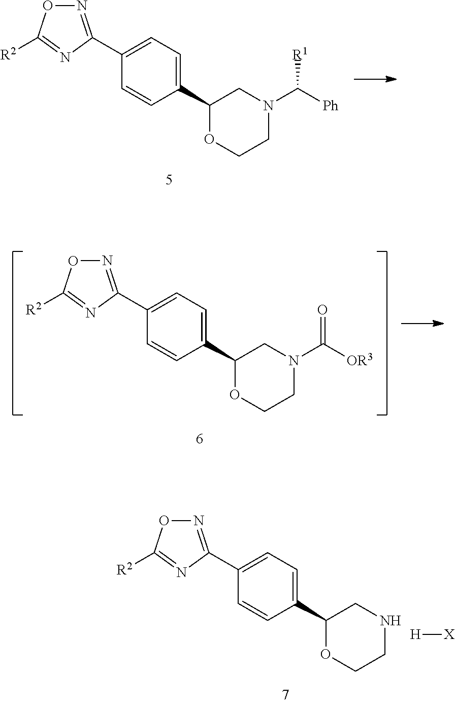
C1(C2OCCN(C([Ph])[R1])C2)=CC=C(C2=NOC([R2])=N2)C=C1.C1(C2OCCN(C([OR3])=O)C2)=CC=C(C2=NOC([R2])=N2)C=C1.C1(C2OCCNC2)=CC=C(C2=NOC([R2])=N2)C=C1.[H][X]
